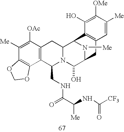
C1([Me])=C([OAc])C2=C(C3=C1OCO3)C(CNC(C(NC([CF3])=O)[Me])=O)N1C(C2)C2N([Me])C(C1O)CC1=C2C(O)=C([OMe])C([Me])=C1
